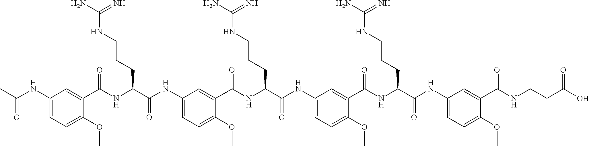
C1(NC(C)=O)=CC=C(OC)C(C(NC(C(NC2=CC=C(OC)C(C(NC(C(NC3=CC=C(OC)C(C(NC(C(NC4=CC=C(OC)C(C(NCCC(O)=O)=O)=C4)=O)CCCNC(N)=N)=O)=C3)=O)CCCNC(N)=N)=O)=C2)=O)CCCNC(N)=N)=O)=C1
